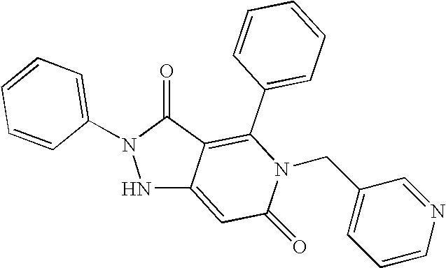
N1C2=CC(=O)N(CC3=CC=CN=C3)C(C3=CC=CC=C3)=C2C(=O)N1C1=CC=CC=C1
